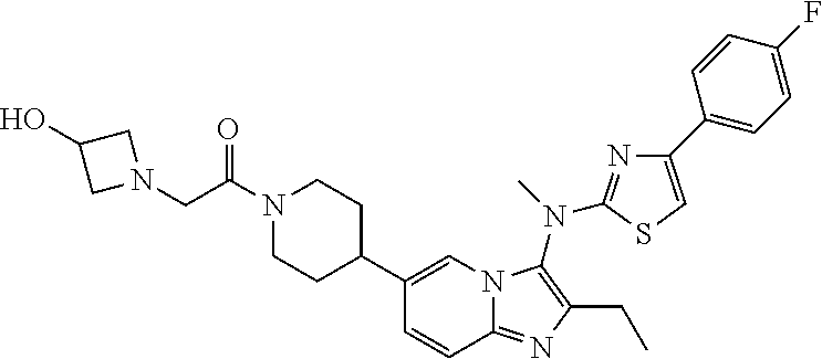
C1(C2CCN(C(=O)CN3CC(O)C3)CC2)=CN2C(=NC(CC)=C2N(C)C2=NC(C3=CC=C(F)C=C3)=CS2)C=C1
